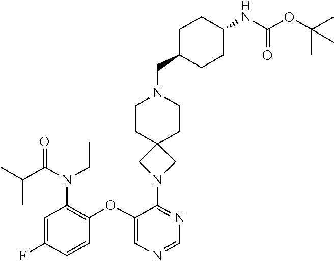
C1(OC2=C(N(C(C(C)C)=O)CC)C=C(F)C=C2)=CN=CN=C1N1CC2(C1)CCN(CC1CCC(NC(OC(C)(C)C)=O)CC1)CC2
